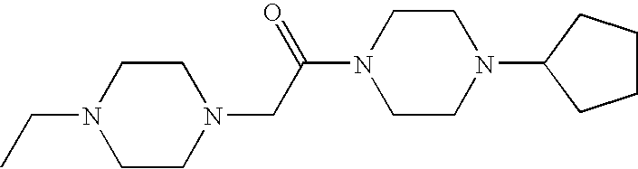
C1CN(CC(N2CCN(C3CCCC3)CC2)=O)CCN1CC
